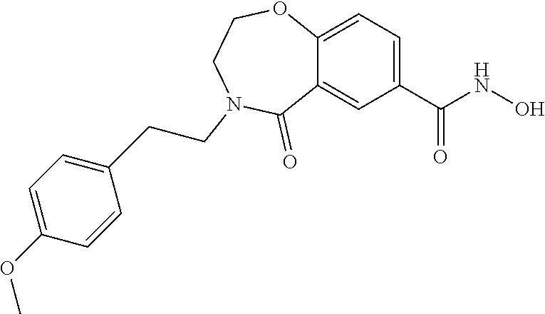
C12=CC=C(C(NO)=O)C=C1C(=O)N(CCC1=CC=C(OC)C=C1)CCO2
